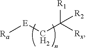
[Ra][E]CC([Rx])([R1])[R2]
